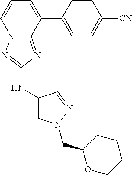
C1(NC2=NN3C(=N2)C(C2=CC=C([CN])C=C2)=CC=C3)=CN(CC2OCCCC2)N=C1
